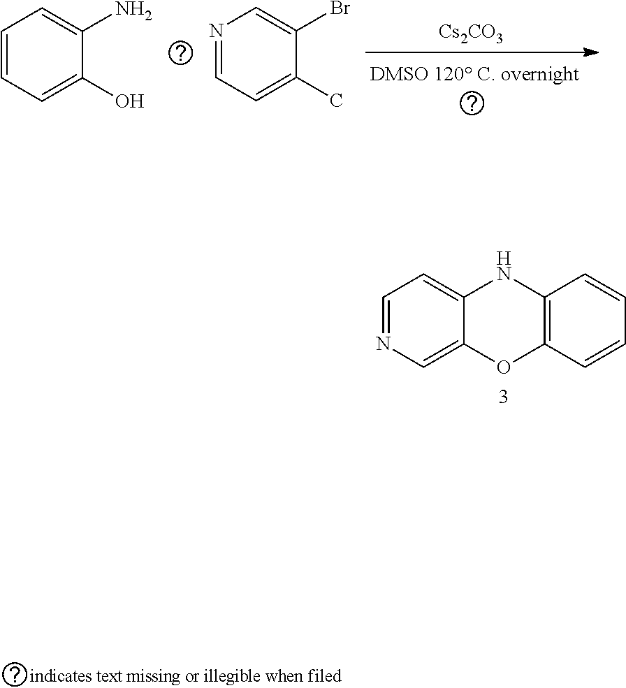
C1=NC=C2C(=C1)NC1=C(O2)C=CC=C1.C1=CC=C(O)C(N)=C1.[Cs2CO3].N1=CC=C(C)C(Br)=C1
